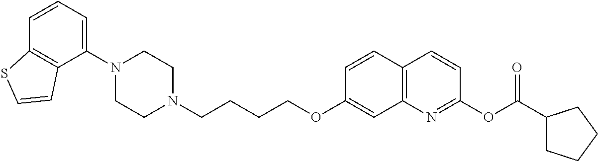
C1=CC2=C(C(N3CCN(CCCCOC4=CC5=C(C=C4)C=CC(OC(C4CCCC4)=O)=N5)CC3)=C1)C=CS2
